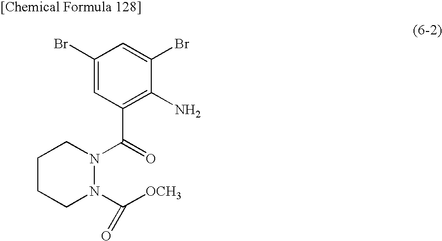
C1(Br)=CC(C(=O)N2N(C([OCH3])=O)CCCC2)=C(N)C(Br)=C1
